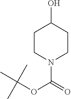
C1CN(C(=O)OC(C)(C)C)CCC1O
